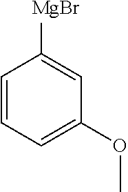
C1=CC=C(OC)C=C1[MgBr]
